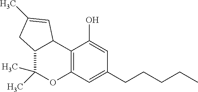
C12=C(C=C(CCCCC)C=C1O)OC(C)(C)C1C2C=C(C)C1
